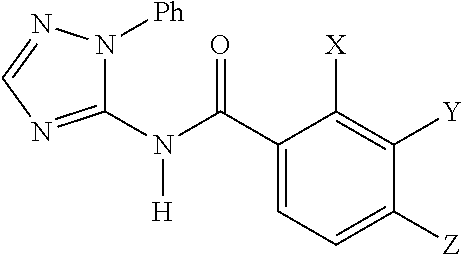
C1(N(C(C2=CC=C([Z])C([Y])=C2[X])=O)[H])=NC=NN1[Ph]
